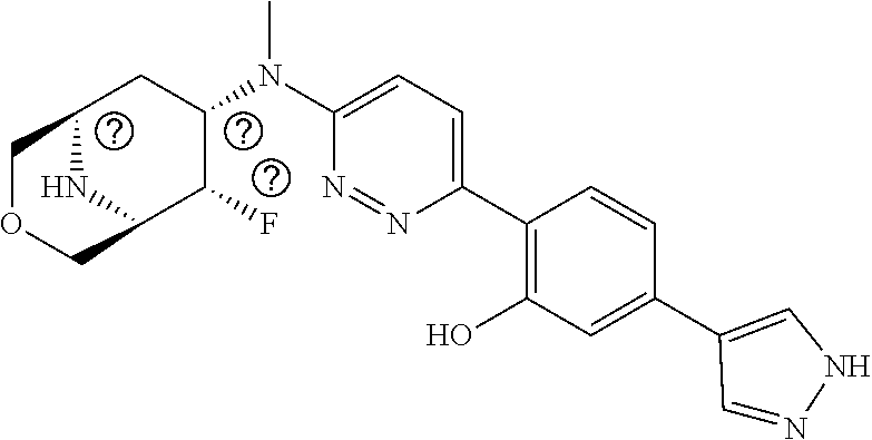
C1(N(C2CC3COCC(C2F)N3)C)=CC=C(C2=C(O)C=C(C3=CNN=C3)C=C2)N=N1
